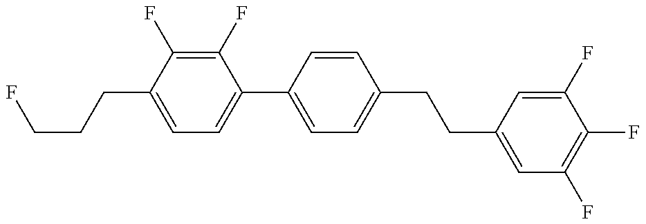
C1=C(CCCF)C(F)=C(F)C(C2=CC=C(CCC3=CC(F)=C(F)C(F)=C3)C=C2)=C1
